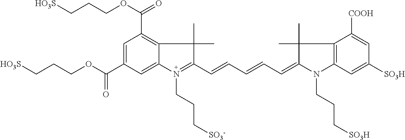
C1=C(C(=O)OCCC[HO3S])C=C2C(=C1C(OCCC[HO3S])=O)C(C)(C)C(C=CC=CC=C1N(CCC[SO3H])C3=C(C([COOH])=CC([SO3H])=C3)C1(C)C)=N2CCC[SO3-]
